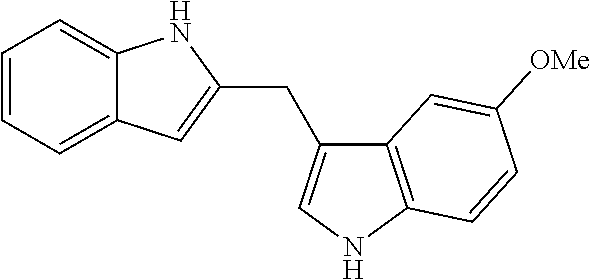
C12=C(NC=C1CC1=CC3=CC=CC=C3N1)C=CC([OMe])=C2
